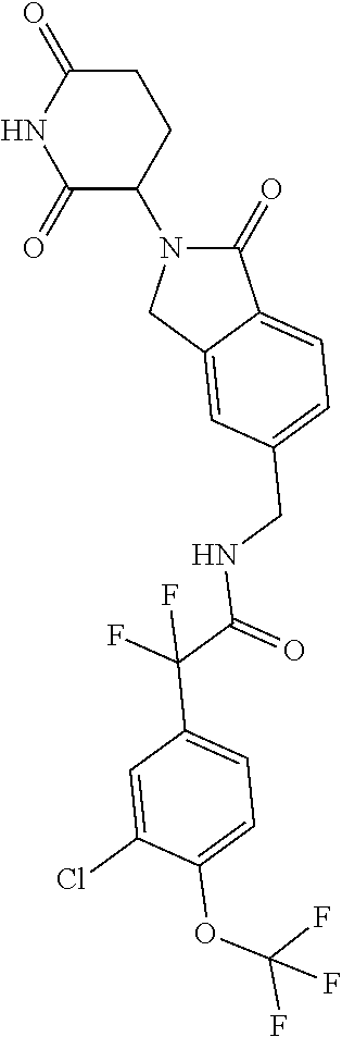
C1(=O)N(C2CCC(=O)NC2=O)CC2=CC(CNC(=O)C(F)(F)C3=CC=C(OC(F)(F)F)C(Cl)=C3)=CC=C12
